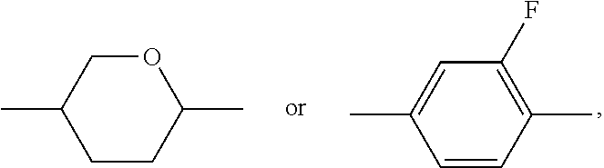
C1(C)=CC(F)=C(C)C=C1.C1(C)CCC(C)OC1
